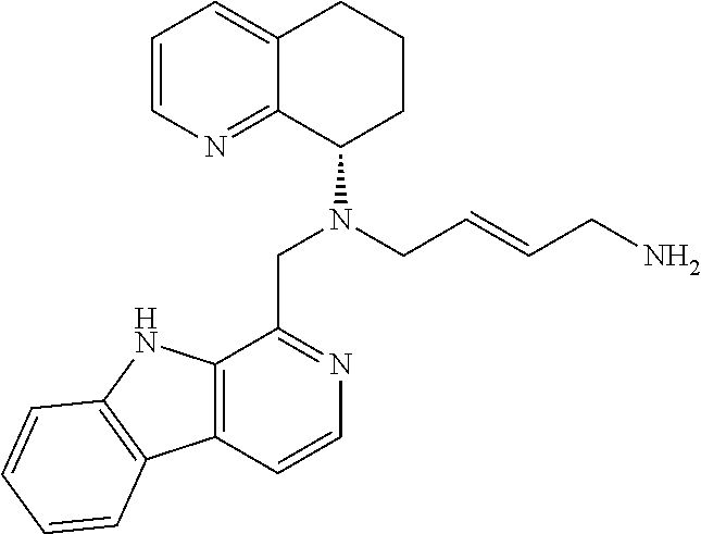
C1=CN=C2C(=C1)CCCC2N(CC1=NC=CC2=C1NC1=C2C=CC=C1)CC=CCN
